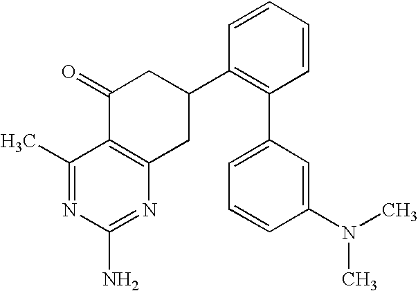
C1(C)=NC(N)=NC2=C1C(=O)CC(C1=C(C3=CC=CC(N(C)C)=C3)C=CC=C1)C2
